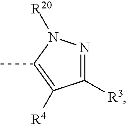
C1([R3])=NN([R20])C(C)=C1[R4]
